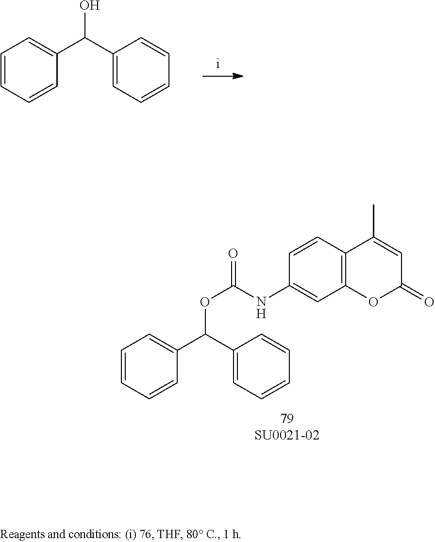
C1=CC=CC(C(C2=CC=CC=C2)O)=C1.C1=CC=CC(C(C2=CC=CC=C2)OC(NC2=CC3=C(C=C2)C(C)=CC(=O)O3)=O)=C1
